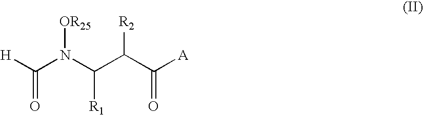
[H]C(N(C(C(C([A])=O)[R2])[R1])[OR25])=O
